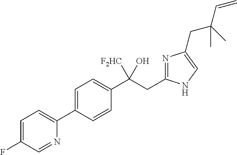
C1=C(C2=CC=C(F)C=N2)C=CC(C(CC2=NC(CC(C=C)(C)C)=CN2)([F2HC])O)=C1
